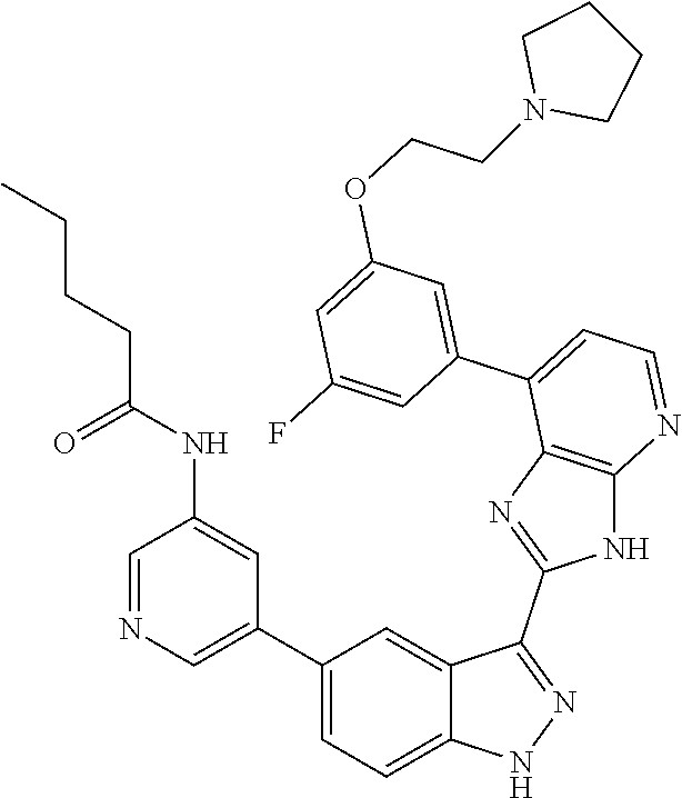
C1=NC=C(C2=CC=C3C(=C2)C(C2=NC4=C(N2)N=CC=C4C2=CC(OCCN4CCCC4)=CC(F)=C2)=NN3)C=C1NC(CCCC)=O
